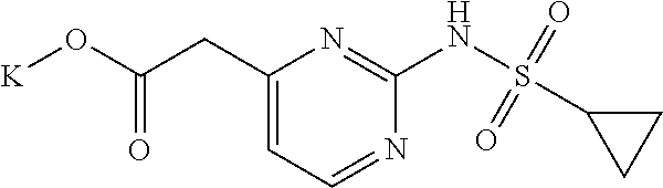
C1(CC(=O)O[K])=CC=NC(NS(=O)(C2CC2)=O)=N1
